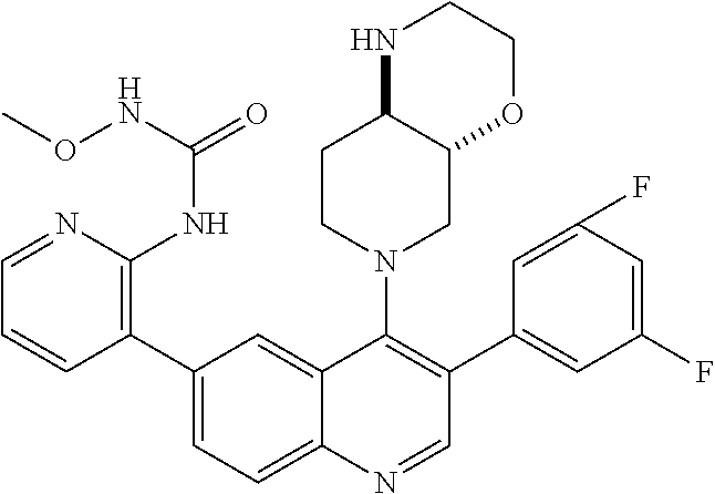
C1(C2=CC=C3C(=C2)C(N2CC4C(CC2)NCCO4)=C(C2=CC(F)=CC(F)=C2)C=N3)=C(NC(NOC)=O)N=CC=C1
